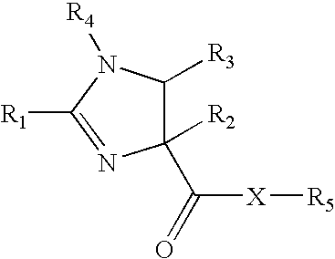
C1([R2])(C(=O)[X][R5])C([R3])N([R4])C([R1])=N1
